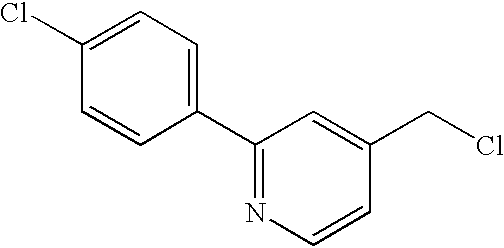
C1=C(Cl)C=CC(C2=NC=CC(CCl)=C2)=C1
